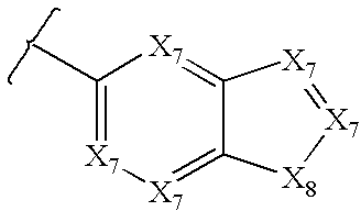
C1(C)=[X7][X7]=C2C(=[X7]1)[X7]=[X7][X8]2
